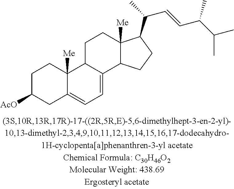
C1C([AcO])CC2=CC=C3C(C2([Me])C1)CCC1([Me])C3CCC1C(C)C=CC(C(C)C)C
